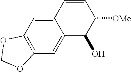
C1=CC2=CC3=C(C=C2C(O)C1[OMe])OCO3
